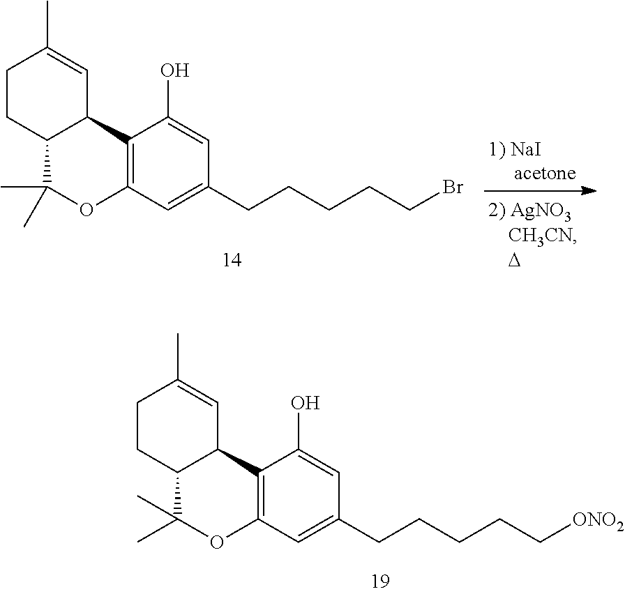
C12=C(C=C(CCCCCBr)C=C1O)OC(C)(C)C1C2C=C(C)CC1.C12=C(C=C(CCCCC[ONO2])C=C1O)OC(C)(C)C1C2C=C(C)CC1
